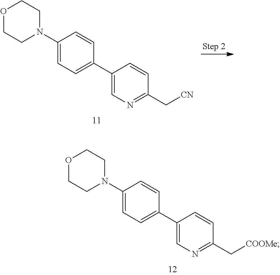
C1(N2CCOCC2)=CC=C(C2=CN=C(C[CN])C=C2)C=C1.C1(N2CCOCC2)=CC=C(C2=CN=C(C[COOMe])C=C2)C=C1
